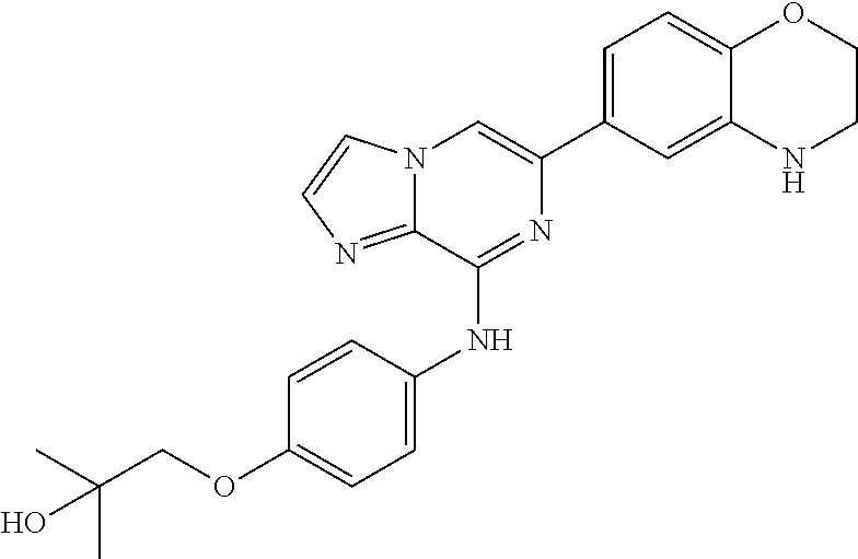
C1(C2=CC=C3C(=C2)NCCO3)=CN2C(=NC=C2)C(NC2=CC=C(OCC(C)(C)O)C=C2)=N1
